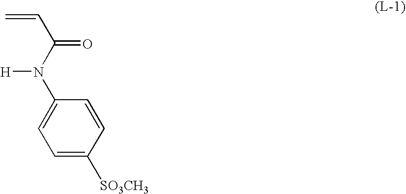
C(C(N(C1=CC=C([SO3CH3])C=C1)[H])=O)=C
